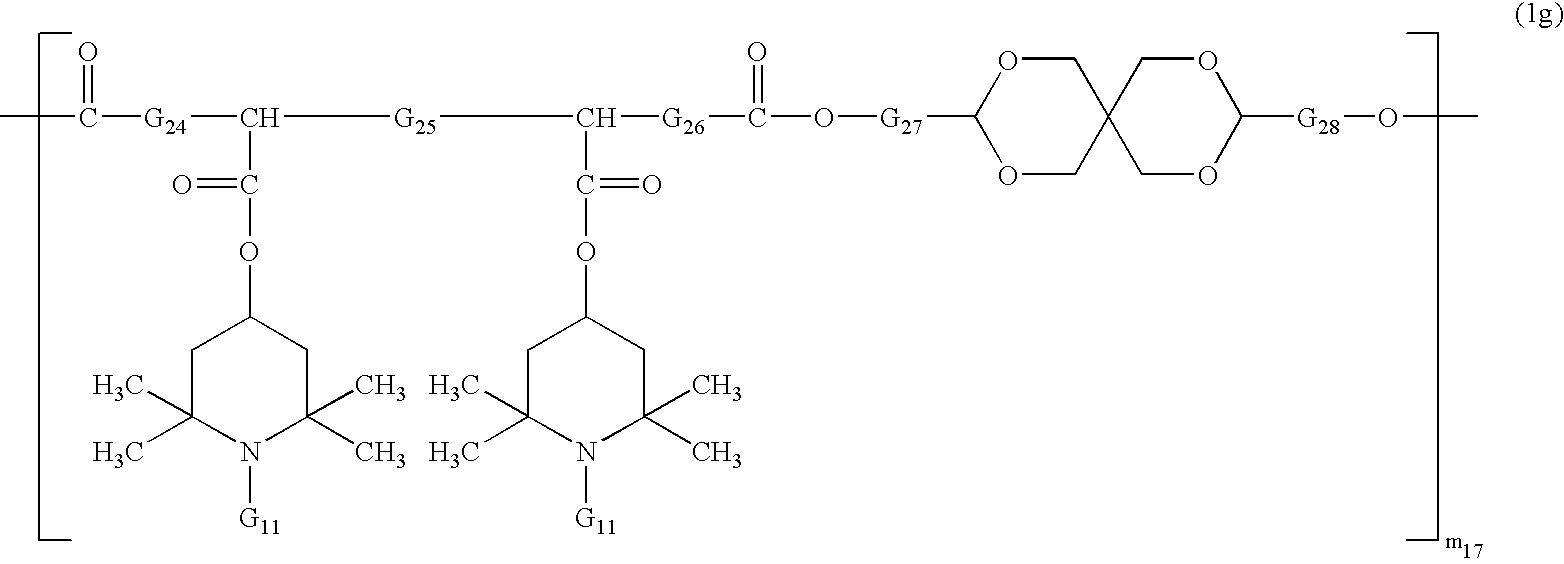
CC([G24]C(C(OC1CC(C)(C)N([G11])C(C)(C)C1)=O)[G25]C([G26]C(O[G27]C1OCC2(CO1)COC([G28]OC)OC2)=O)C(=O)OC1CC(C)(C)N([G11])C(C)(C)C1)=O
